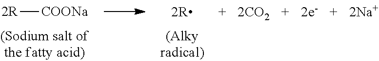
[2R][COONa]
